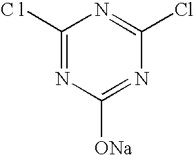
C1([C l])=NC([ONa])=NC(Cl)=N1
